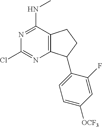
C12=C(CCC1C1=CC=C([OCF3])C=C1F)C(NC)=NC(Cl)=N2
